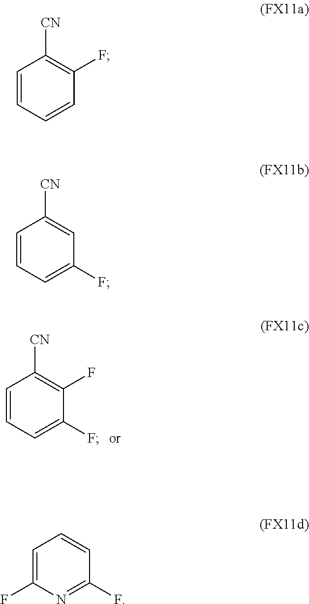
C1=CC=C(F)C(F)=C1[CN].C1=CC=CC(F)=C1[CN].C1=CC=C(F)C=C1[CN].C1=C(F)N=C(F)C=C1
